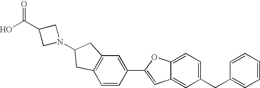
C12=C(C=CC(C3=CC4=CC(CC5=CC=CC=C5)=CC=C4O3)=C1)CC(N1CC(C(O)=O)C1)C2
